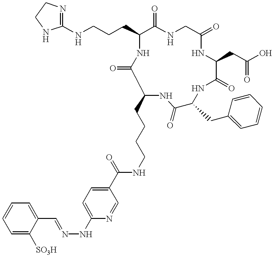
C1(NCCCC2C(=O)NCC(=O)NC(CC(O)=O)C(=O)NC(CC3=CC=CC=C3)C(=O)NC(CCCCNC(C3=CC=C(NN=CC4=CC=CC=C4[SO3H])N=C3)=O)C(=O)N2)=NCCN1
